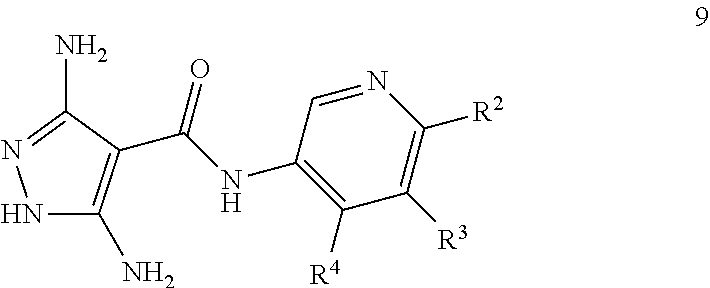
NC1=C(C(NC2=C([R4])C([R3])=C([R2])N=C2)=O)C(N)=NN1
